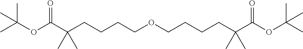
C(CCC(C(OC(C)(C)C)=O)(C)C)COCCCCC(C(OC(C)(C)C)=O)(C)C
